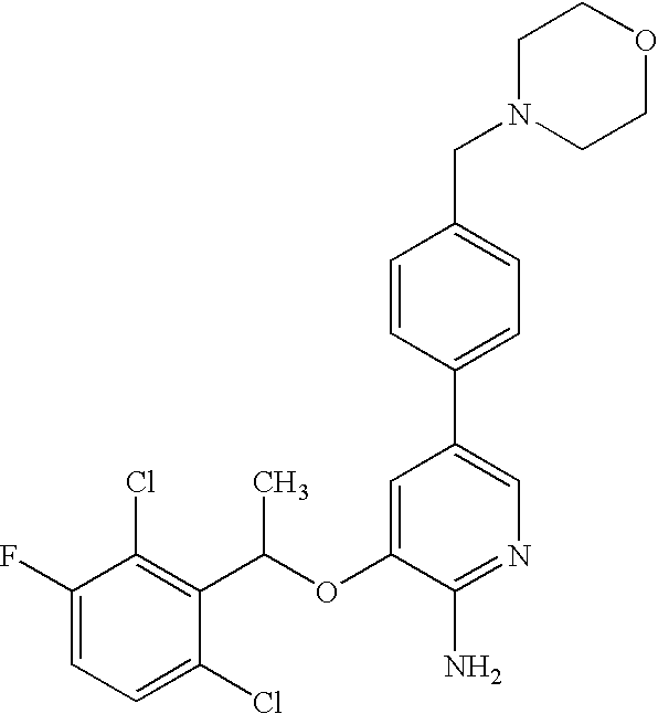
FC1=CC=C(Cl)C(C(OC2=CC(C3=CC=C(CN4CCOCC4)C=C3)=CN=C2N)C)=C1Cl
